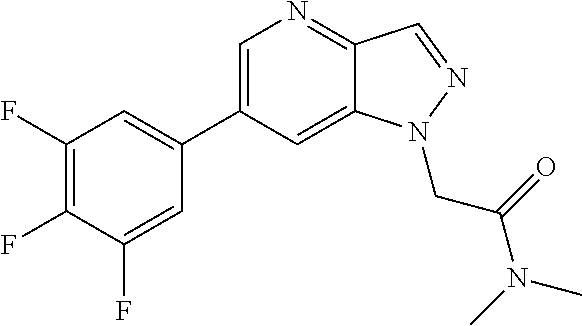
C1=C(C2=CC(F)=C(F)C(F)=C2)C=C2C(=N1)C=NN2CC(N(C)C)=O
